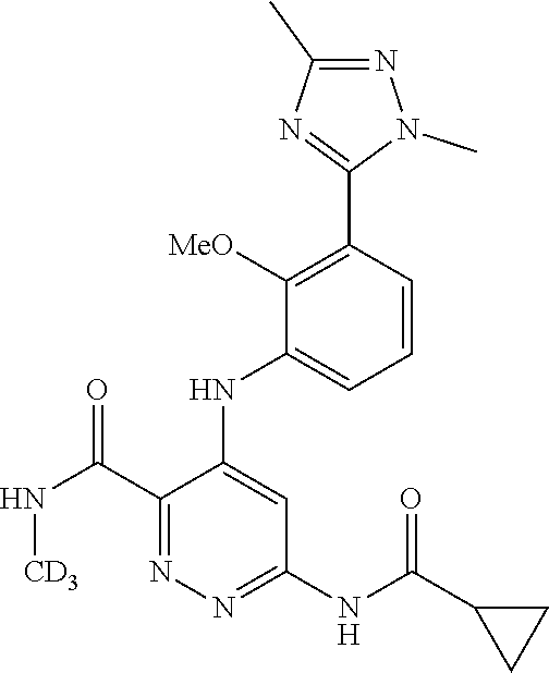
C1=CC(C2=NC(C)=NN2C)=C([MeO])C(NC2=CC(NC(C3CC3)=O)=NN=C2C(N[CD3])=O)=C1
